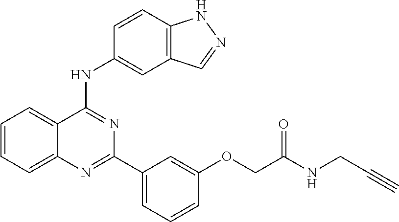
C1=CC=C2C(=C1)C(NC1=CC3=C(C=C1)NN=C3)=NC(C1=CC=CC(OCC(=O)NCC#C)=C1)=N2
